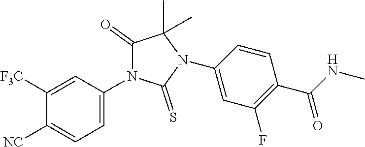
C1=C(N2C(=O)C(C)(C)N(C3=CC(F)=C(C(NC)=O)C=C3)C2=S)C=C([F3C])C([NC])=C1
